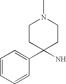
C1=CC=CC(C2(N)CCN(C)CC2)=C1
